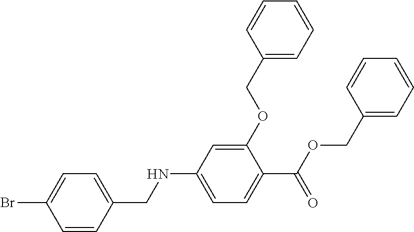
C1(OCC2=CC=CC=C2)=CC(NCC2=CC=C(Br)C=C2)=CC=C1C(=O)OCC1=CC=CC=C1
